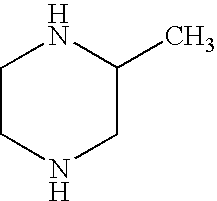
C1CNCC(C)N1
